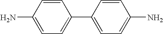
C1=CC(N)=CC=C1C1=CC=C(N)C=C1
